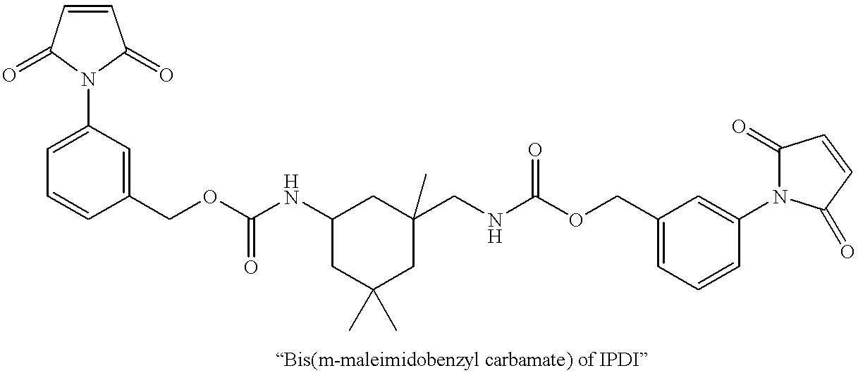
C1(COC(NC2CC(C)(C)CC(C)(CNC(OCC3=CC=CC(N4C(=O)C=CC4=O)=C3)=O)C2)=O)=CC(N2C(=O)C=CC2=O)=CC=C1
